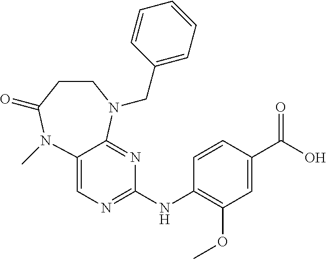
C12=CN=C(NC3=C(OC)C=C(C(O)=O)C=C3)N=C1N(CC1=CC=CC=C1)CCC(=O)N2C
